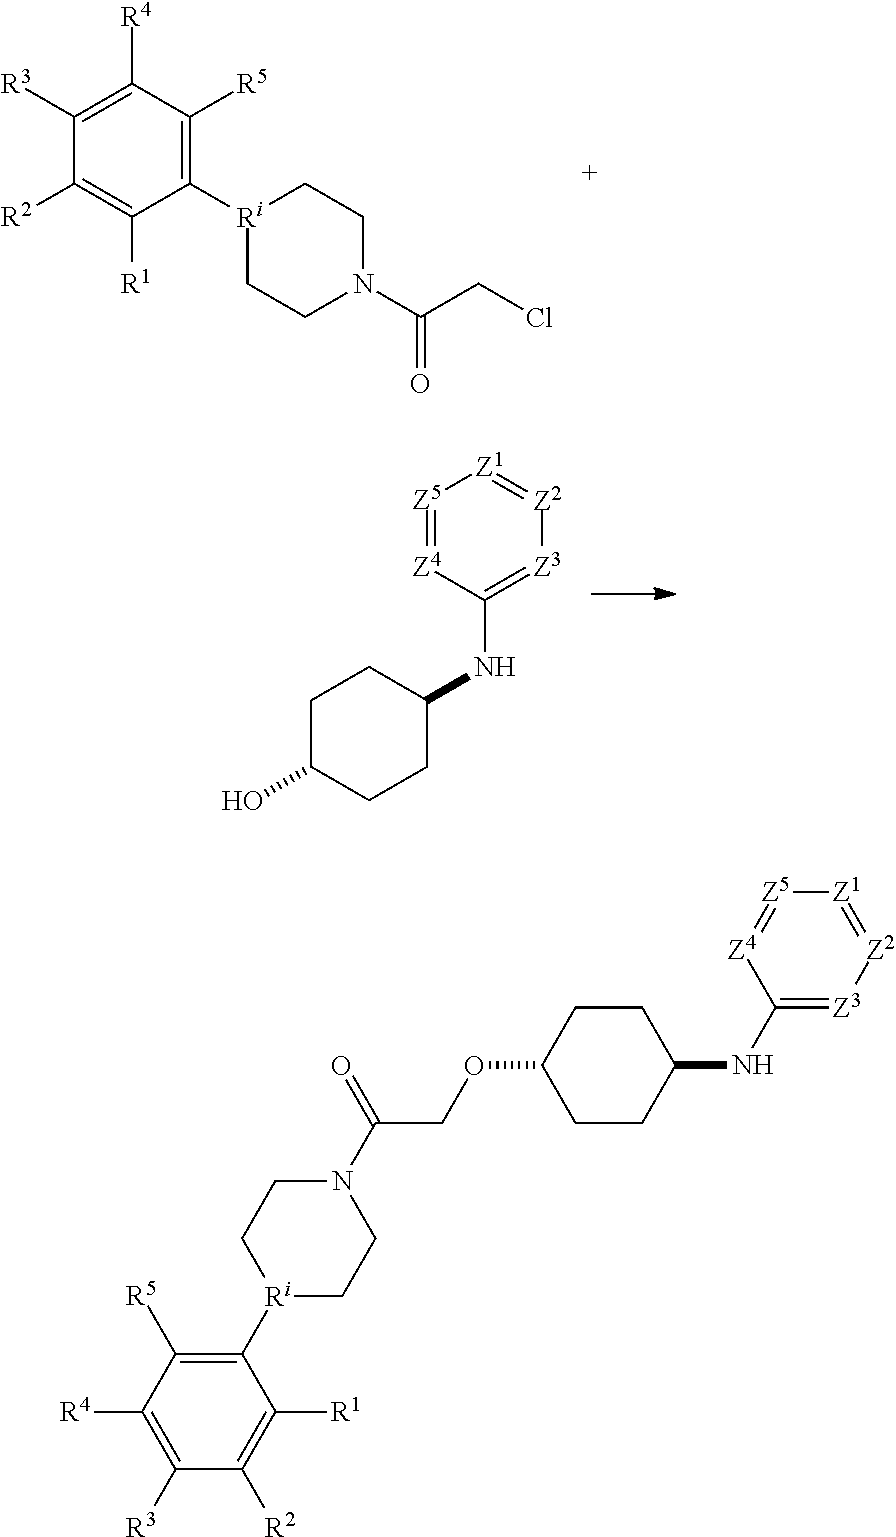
C1([R4])=C([R3])C([R2])=C([R1])C([Ri]2CCN(C(CCl)=O)CC2)=C1[R5].C1C(O)CCC(NC2=[Z3][Z2]=[Z1][Z5]=[Z4]2)C1.C1([Ri]2CCN(C(COC3CCC(NC4=[Z3][Z2]=[Z1][Z5]=[Z4]4)CC3)=O)CC2)=C([R5])C([R4])=C([R3])C([R2])=C1[R1]
